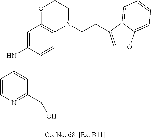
C1=CN=C(CO)C=C1NC1=CC2=C(C=C1)N(CCC1=COC3=CC=CC=C31)CCO2
